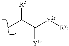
CC(C([Y2c][Ry])=[Y1a])[R2]
